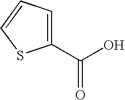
C1(C(O)=O)=CC=CS1
